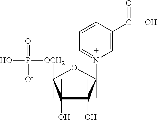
C1=CC(C(O)=O)=CN(C2(C)C(O)(C)C(O)(C)C(C)([OCH2]P(O)(=O)[O-])O2)=C1
